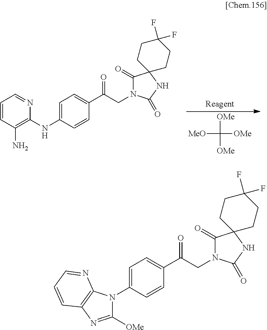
C1=CC(N)=C(NC2=CC=C(C(CN3C(=O)C4(NC3=O)CCC(F)(F)CC4)=O)C=C2)N=C1.[OMe]C([MeO])([OMe])[OMe].C1=CC(C(CN2C(=O)C3(NC2=O)CCC(F)(F)CC3)=O)=CC=C1N1C([OMe])=NC2=C1N=CC=C2
